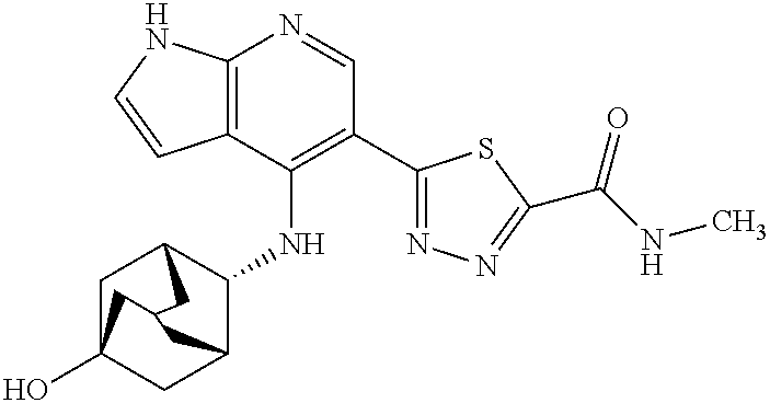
C12=C(C(NC3C4CC5(O)CC3CC(C5)C4)=C(C3=NN=C(C(NC)=O)S3)C=N1)C=CN2
